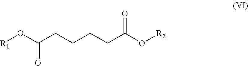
[R1]OC(CCCCC(O[R2])=O)=O
